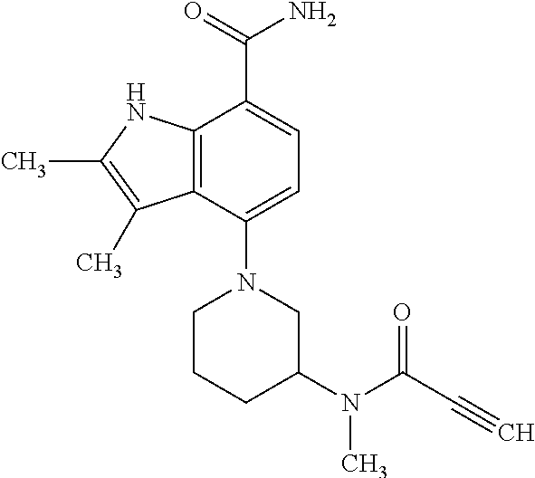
C1(N2CCCC(N(C(=O)C#C)C)C2)=CC=C(C(=O)N)C2=C1C(C)=C(C)N2
